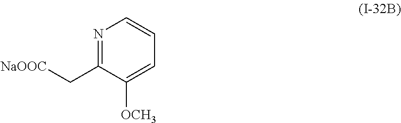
N1=C(C[NaOOC])C([OCH3])=CC=C1
